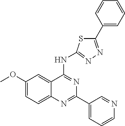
C1(OC)=CC=C2C(=C1)C(NC1=NN=C(C3=CC=CC=C3)S1)=NC(C1=CC=CN=C1)=N2
